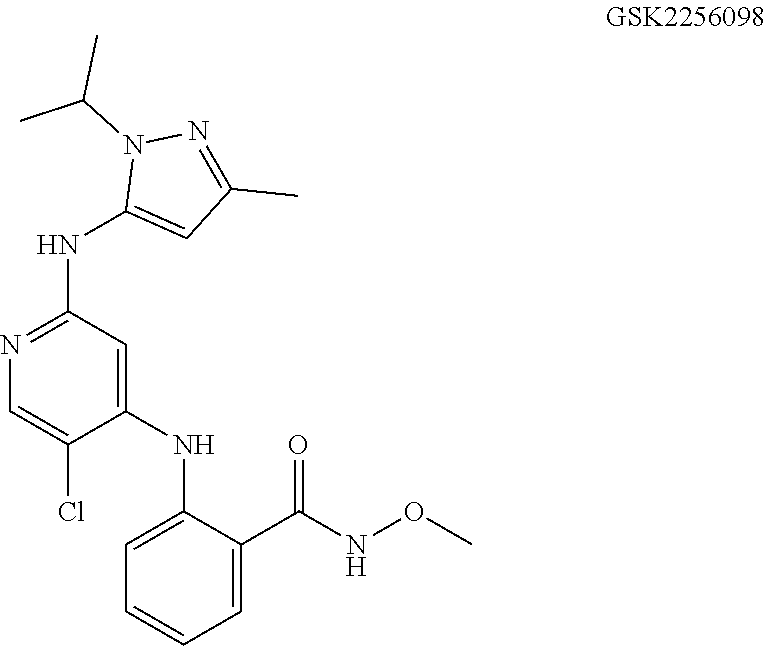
N1=C(NC2=CC(C)=NN2C(C)C)C=C(NC2=CC=CC=C2C(NOC)=O)C(Cl)=C1
